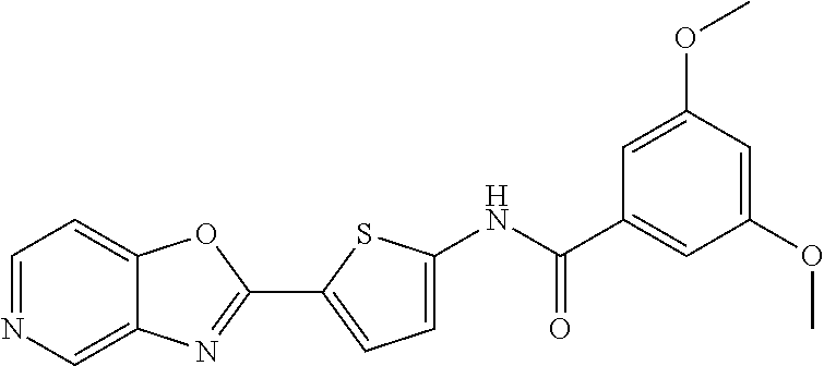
C1=NC=C2C(=C1)OC(C1=CC=C(NC(=O)C3=CC(OC)=CC(OC)=C3)S1)=N2
